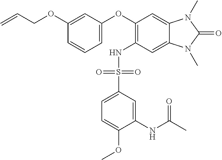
C(COC1=CC(OC2=C(NS(C3=CC=C(OC)C(NC(C)=O)=C3)(=O)=O)C=C3C(=C2)N(C)C(=O)N3C)=CC=C1)=C
